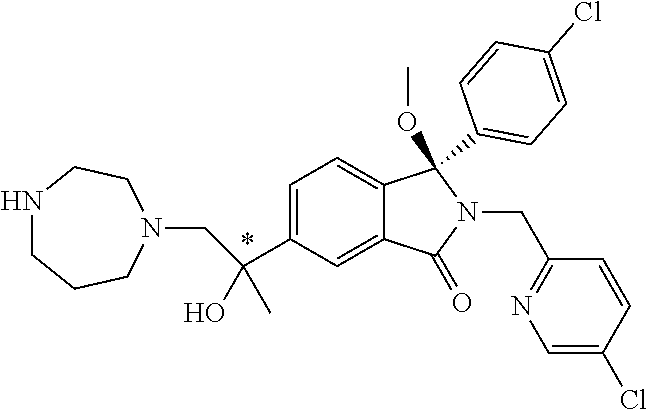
C1=C(C(O)(C)CN2CCNCCC2)C=C2C(=C1)C(C1=CC=C(Cl)C=C1)(OC)N(CC1=NC=C(Cl)C=C1)C2=O
